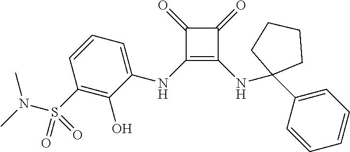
C1(=O)C(NC2=CC=CC(S(N(C)C)(=O)=O)=C2O)=C(NC2(C3=CC=CC=C3)CCCC2)C1=O
